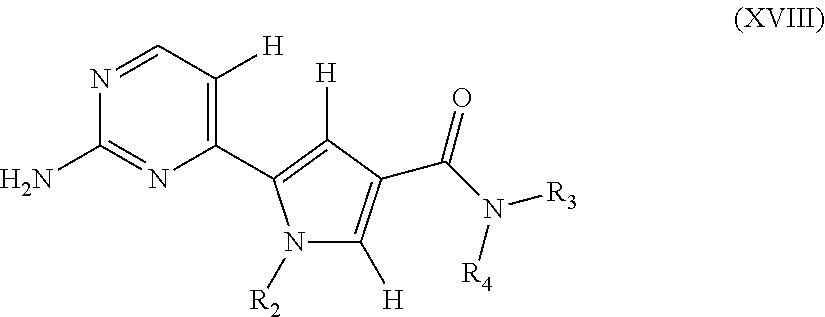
N1([R2])C([H])=C(C(N([R3])[R4])=O)C([H])=C1C1=C([H])C=NC(N)=N1
